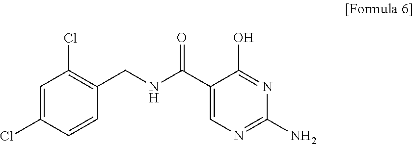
C1(C(NCC2=C(Cl)C=C(Cl)C=C2)=O)=CN=C(N)N=C1O
